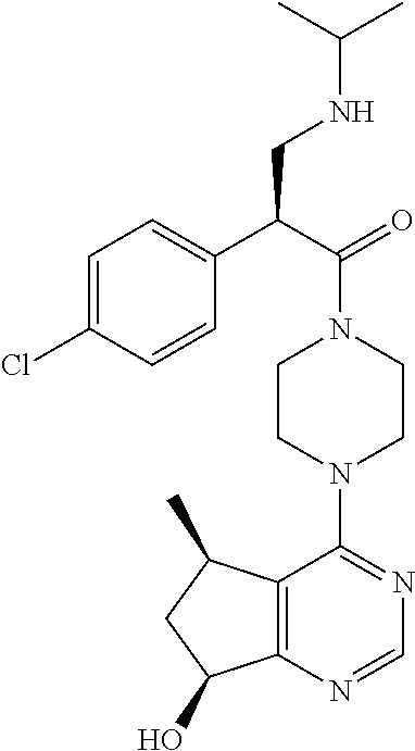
C1=C(Cl)C=CC(C(C(=O)N2CCN(C3=NC=NC4=C3C(C)CC4O)CC2)CNC(C)C)=C1
